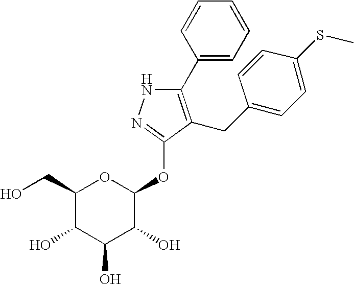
C1(CO)C(O)C(O)C(O)C(OC2=NNC(C3=CC=CC=C3)=C2CC2=CC=C(SC)C=C2)O1
